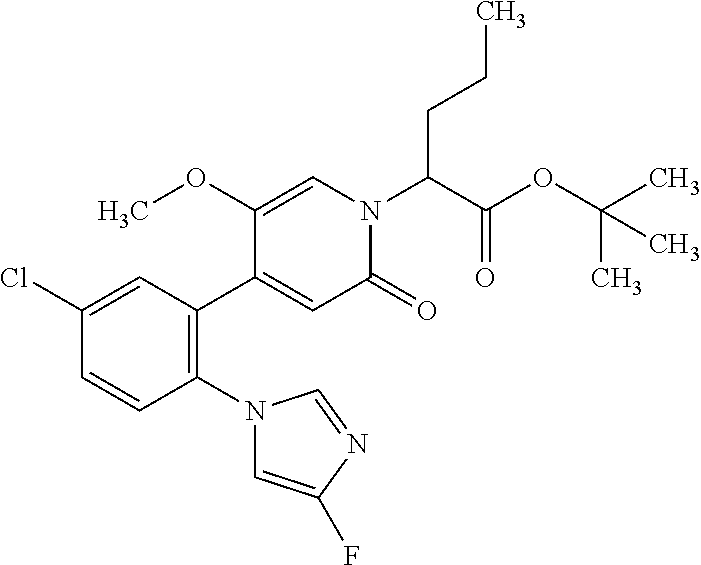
C1(Cl)=CC(C2=CC(=O)N(C(C(OC(C)(C)C)=O)CCC)C=C2OC)=C(N2C=C(F)N=C2)C=C1
